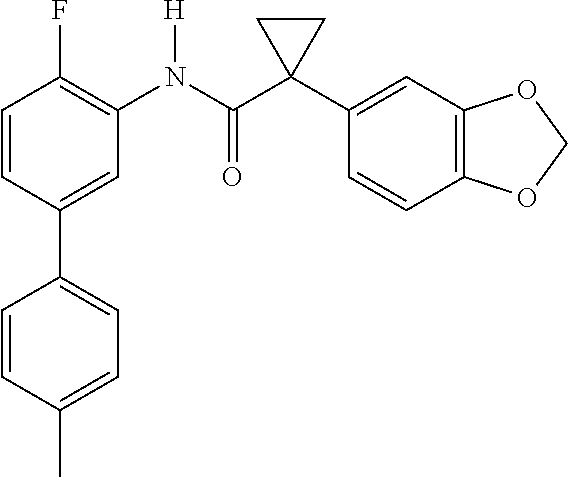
C1=C(C2=CC=C(C)C=C2)C=CC(F)=C1N(C(C1(C2=CC3=C(C=C2)OCO3)CC1)=O)[H]
